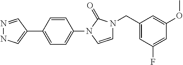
C1(C2=CC=C(N3C=CN(CC4=CC(F)=CC(OC)=C4)C3=O)C=C2)=CNN=C1
